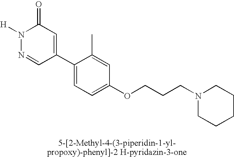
N1([H])N=CC(C2=CC=C(OCCCN3CCCCC3)C=C2C)=CC1=O
